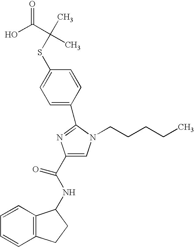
S(C1=CC=C(C2=NC(C(=O)NC3C4=C(CC3)C=CC=C4)=CN2CCCCC)C=C1)C(C)(C(O)=O)C
